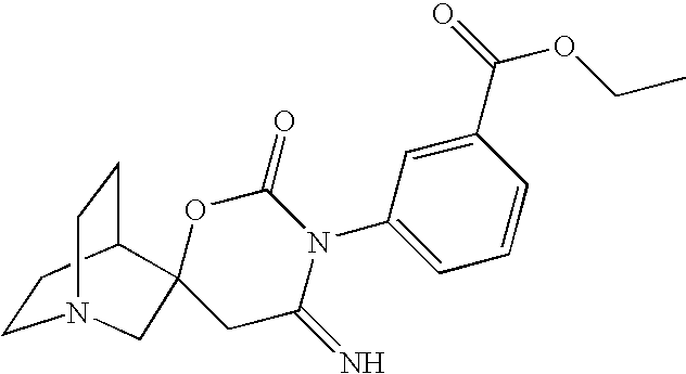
C1CC2CCN1CC21CC(=N)N(C2=CC=CC(C(=O)OCC)=C2)C(=O)O1
